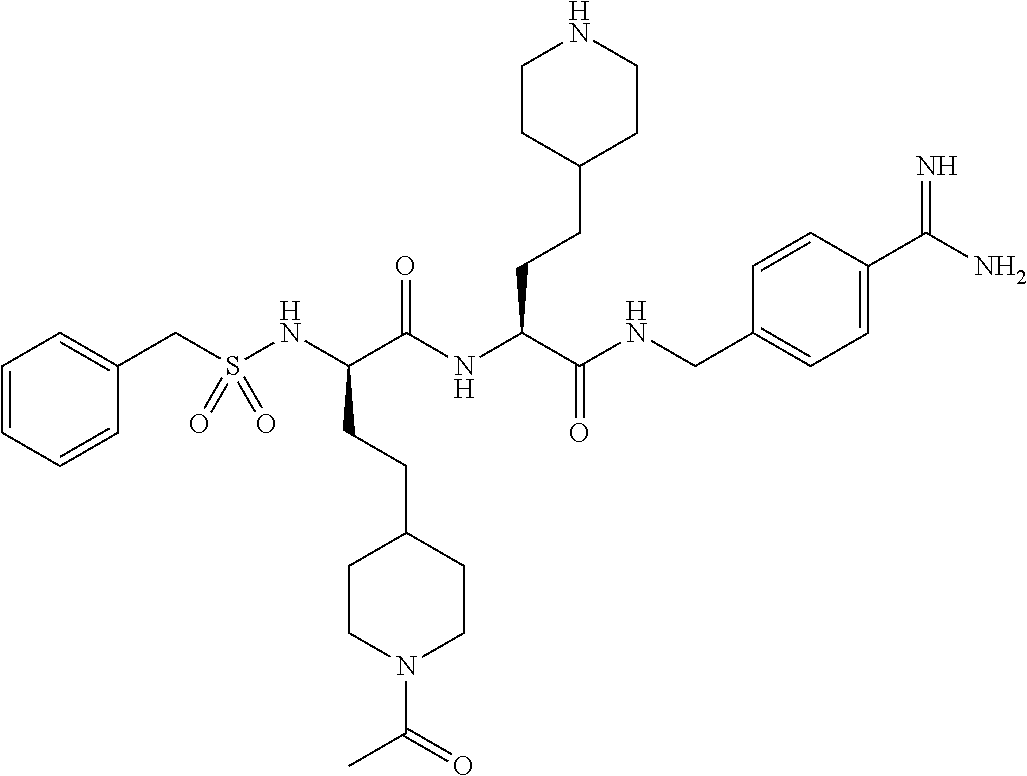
C1=CC=CC(CS(NC(C(NC(C(=O)NCC2=CC=C(C(=N)N)C=C2)CCC2CCNCC2)=O)CCC2CCN(C(=O)C)CC2)(=O)=O)=C1
